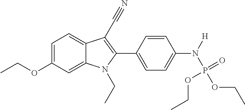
C1=C(OCC)C=C2C(=C1)C(C#N)=C(C1=CC=C(N([H])P(OCC)(=O)OCC)C=C1)N2CC
